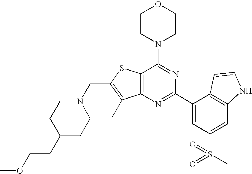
N1(CC2=C(C)C3=C(S2)C(N2CCOCC2)=NC(C2=CC(S(C)(=O)=O)=CC4=C2C=CN4)=N3)CCC(CCOC)CC1
